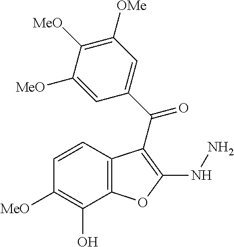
C12=C(C(O)=C([MeO])C=C1)OC(NN)=C2C(C1=CC([OMe])=C([MeO])C([MeO])=C1)=O
